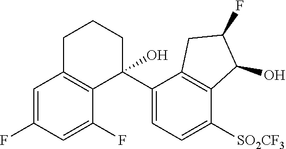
C1=C(F)C=C(F)C2=C1CCCC2(C1=CC=C([SO2CF3])C2=C1CC(F)C2O)O
